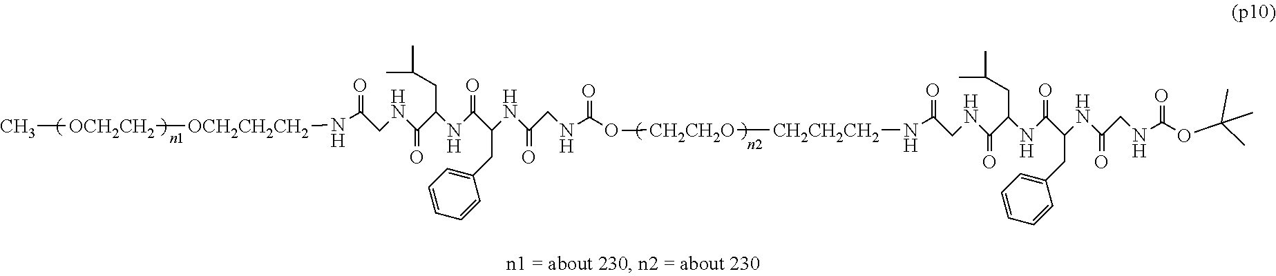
[OCH2CH2CH2](NC(=O)CNC(C(NC(C(NC(CNC(O[CH2CH2O][CH2CH2CH2]NC(=O)CNC(C(NC(C(NC(CNC(OC(C)(C)C)=O)=O)CC1=CC=CC=C1)=O)CC(C)C)=O)=O)=O)CC1=CC=CC=C1)=O)CC(C)C)=O)[OCH2CH2]C
